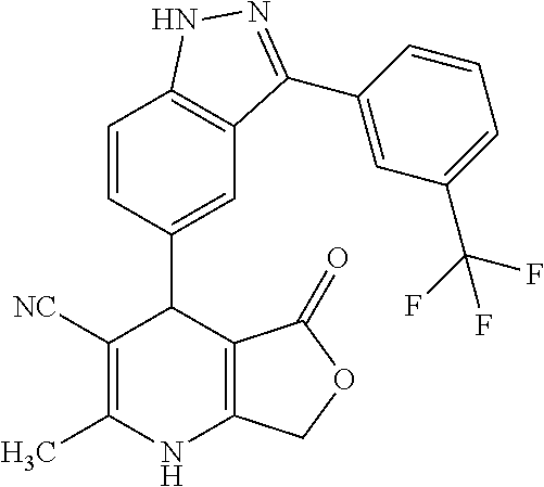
C1=C(C2C([NC])=C(C)NC3=C2C(=O)OC3)C=CC2=C1C(C1=CC(C(F)(F)F)=CC=C1)=NN2
